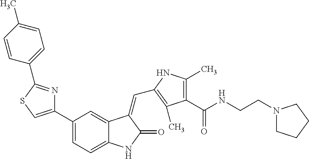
C1(C2=CSC(C3=CC=C(C)C=C3)=N2)=CC=C2C(=C1)C(=CC1=C(C)C(C(NCCN3CCCC3)=O)=C(C)N1)C(=O)N2
